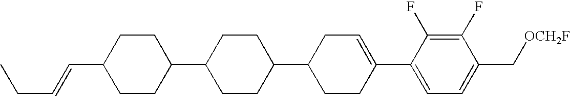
C1(F)=C(F)C(C2=CCC(C3CCC(C4CCC(C=CCC)CC4)CC3)CC2)=CC=C1C[OCH2F]
